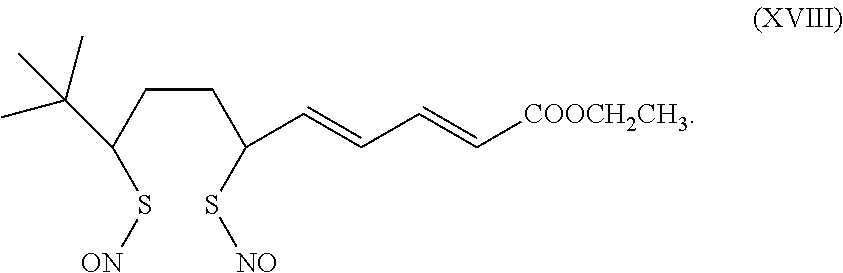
C(CCC(S[ON])C(C)(C)C)(S[NO])C=CC=C[COOCH2CH3]
